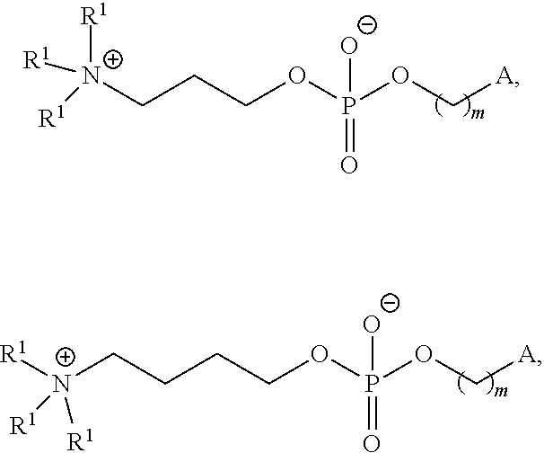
C(COP(OC[A])(=O)[O-])C[N+]([R1])([R1])[R1].C(COP(OC[A])(=O)[O-])CC[N+]([R1])([R1])[R1]
